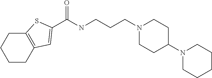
C(NCCCN1CCC(N2CCCCC2)CC1)(=O)C1=CC2=C(CCCC2)S1
